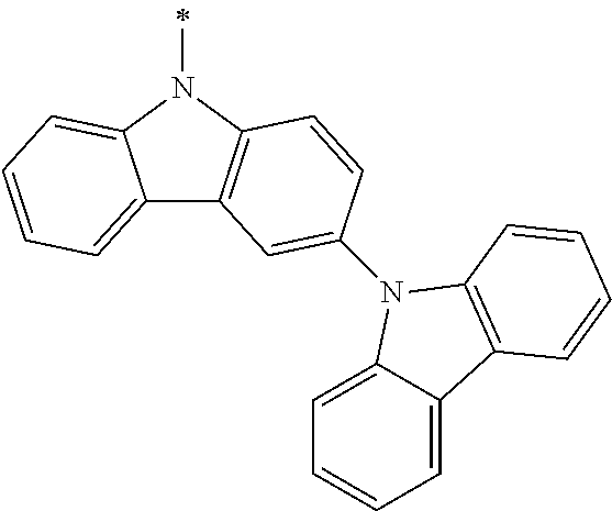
C12=CC=CC=C1N(C)C1=C2C=C(N2C3=CC=CC=C3C3=C2C=CC=C3)C=C1
